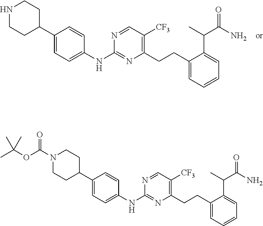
N1CCC(C2=CC=C(NC3=NC(CCC4=CC=CC=C4C(C)C(N)=O)=C([CF3])C=N3)C=C2)CC1.N1(C(OC(C)(C)C)=O)CCC(C2=CC=C(NC3=NC(CCC4=CC=CC=C4C(C)C(N)=O)=C([CF3])C=N3)C=C2)CC1
